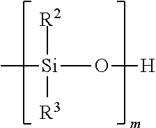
C[Si]([R2])([R3])O[H]
